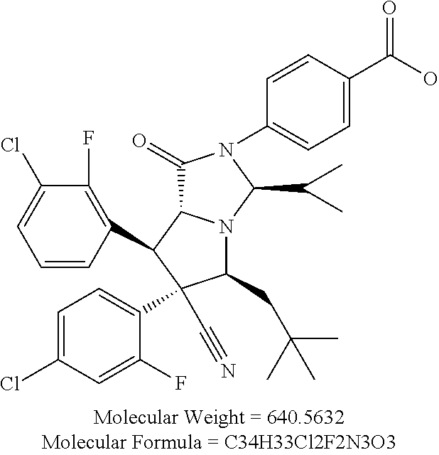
C1(CC(C)(C)C)N2C(C(C3=C(F)C(Cl)=CC=C3)C1(C#N)C1=CC=C(Cl)C=C1F)C(=O)N(C1=CC=C(C(O)=O)C=C1)C2C(C)C
